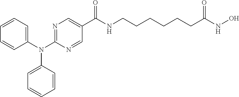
C1(N(C2=NC=C(C(NCCCCCCC(NO)=O)=O)C=N2)C2=CC=CC=C2)=CC=CC=C1
